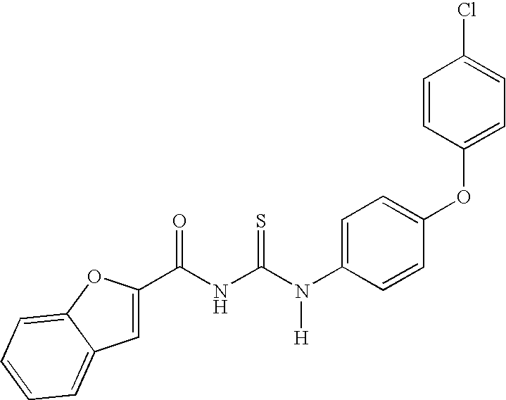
C(NC(N(C1=CC=C(OC2=CC=C(Cl)C=C2)C=C1)[H])=S)(=O)C1=CC2=CC=CC=C2O1
